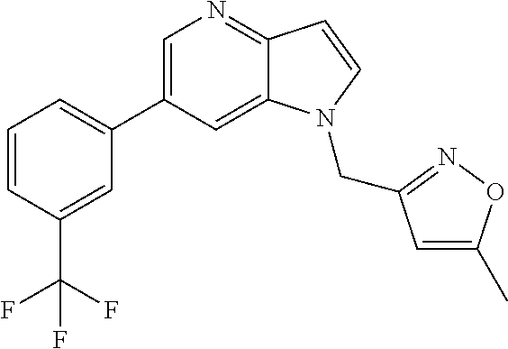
C1=C(C2=CC=CC(C(F)(F)F)=C2)C=C2C(=N1)C=CN2CC1=NOC(C)=C1
